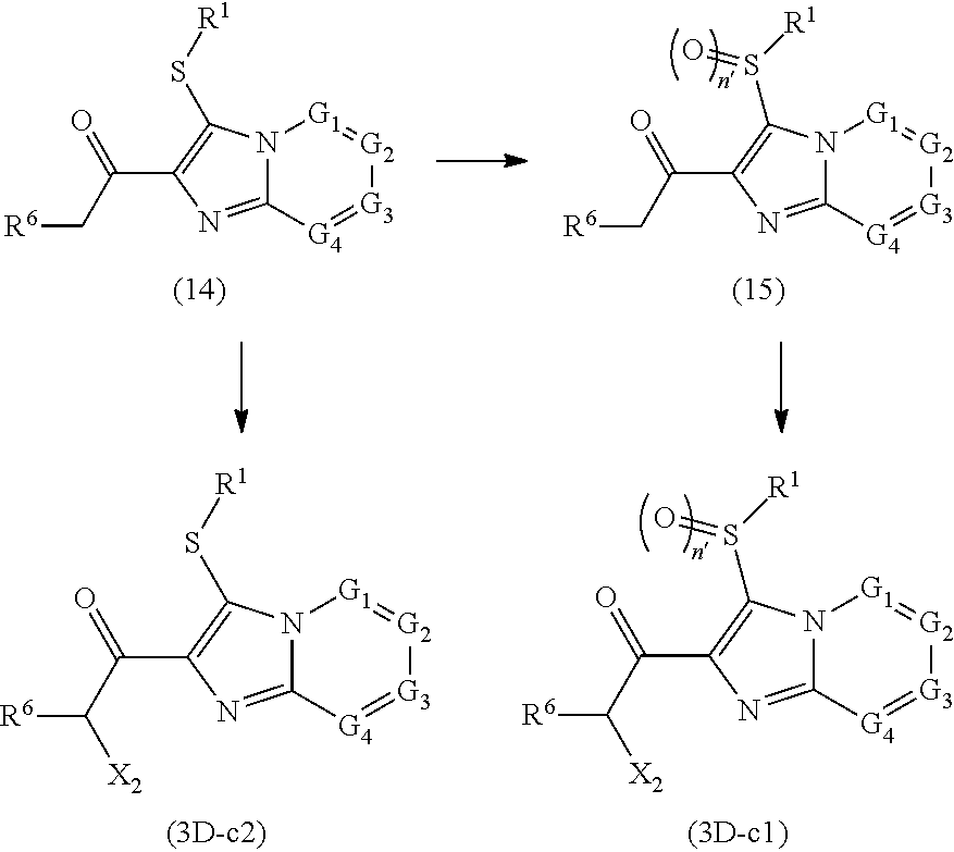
N12C(=NC(C(=O)C[R6])=C1S([R1])=O)[G4]=[G3][G2]=[G1]2.N12C(=NC(C(=O)C[R6])=C1S[R1])[G4]=[G3][G2]=[G1]2.N12C(=NC(C(=O)C([R6])[X2])=C1S([R1])=O)[G4]=[G3][G2]=[G1]2.N12C(=NC(C(=O)C([R6])[X2])=C1S[R1])[G4]=[G3][G2]=[G1]2
